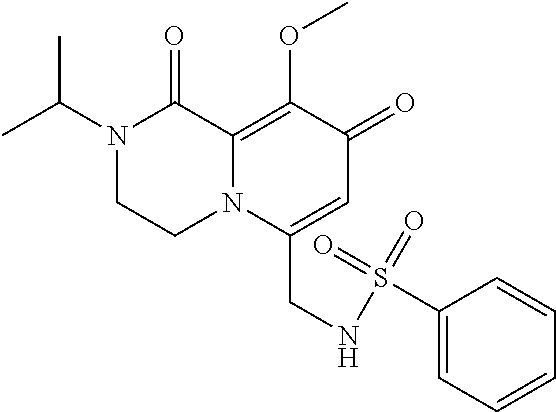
N1(C(C)C)CCN2C(=C(OC)C(=O)C=C2CNS(=O)(=O)C2=CC=CC=C2)C1=O
